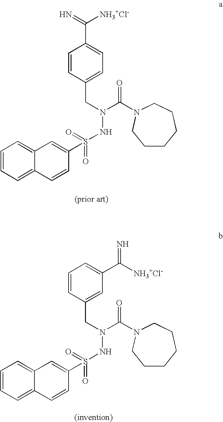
C1=CC(CN(C(=O)N2CCCCCC2)NS(=O)(=O)C2=CC3=CC=CC=C3C=C2)=CC=C1C(=N)[NH3+Cl-].C1=CC(CN(C(=O)N2CCCCCC2)NS(=O)(=O)C2=CC3=CC=CC=C3C=C2)=CC(C([NH3+Cl-])=N)=C1
